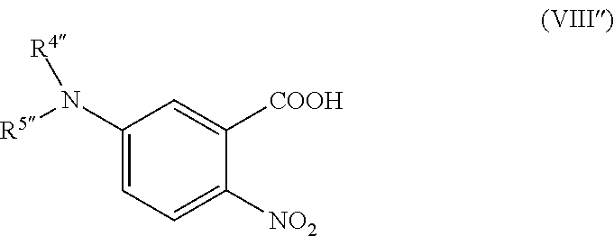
C1(N([R5])[R4])=CC=C([NO2])C([COOH])=C1
